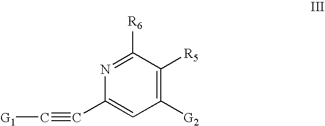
C1([G2])=C([R5])C([R6])=NC(C#C[G1])=C1
